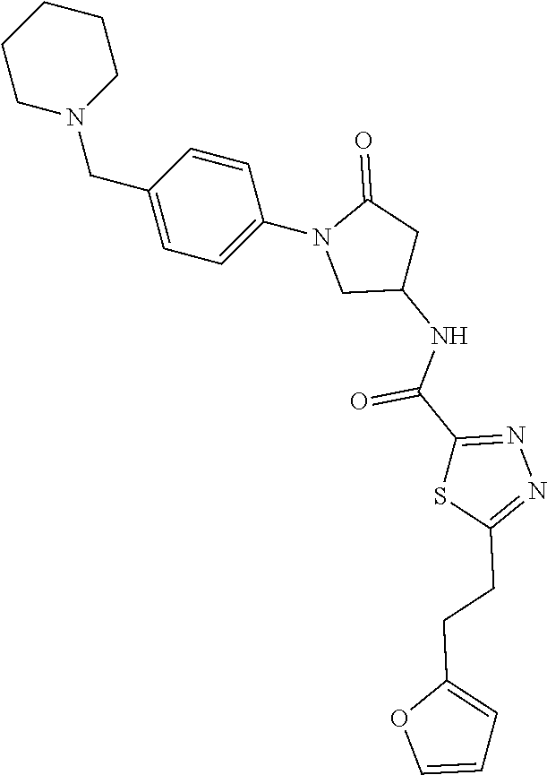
C1CN(CC2=CC=C(N3CC(NC(C4=NN=C(CCC5=CC=CO5)S4)=O)CC3=O)C=C2)CCC1
